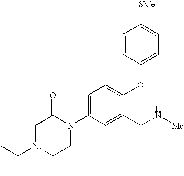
C1=C(N2C(=O)CN(C(C)C)CC2)C=C(CN[Me])C(OC2=CC=C([SMe])C=C2)=C1
